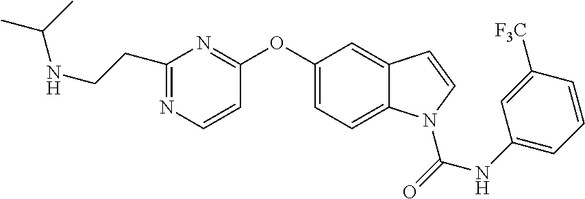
C1=C(OC2=NC(CCNC(C)C)=NC=C2)C=C2C(=C1)N(C(NC1=CC=CC([F3C])=C1)=O)C=C2
